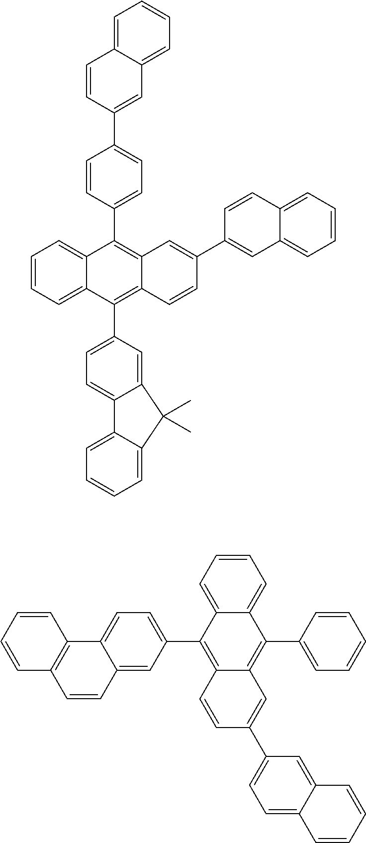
C12=CC=CC=C1C(C1=CC=CC=C1)=C1C(=C2C2=CC=C3C(=C2)C=CC2=C3C=CC=C2)C=CC(C2=CC=C3C(=C2)C=CC=C3)=C1.C1=CC=C2C(=C1)C(C1=CC=C(C3=CC4=CC=CC=C4C=C3)C=C1)=C1C(=C2C2=CC=C3C4=CC=CC=C4C(C)(C)C3=C2)C=CC(C2=CC3=CC=CC=C3C=C2)=C1
